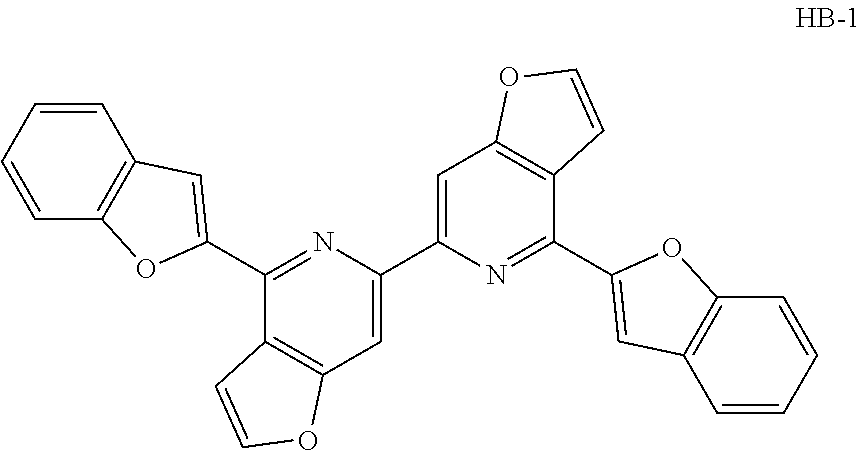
C1=CC=CC2=C1C=C(C1=NC(C3=CC4=C(C(C5=CC6=C(C=CC=C6)O5)=N3)C=CO4)=CC3=C1C=CO3)O2
